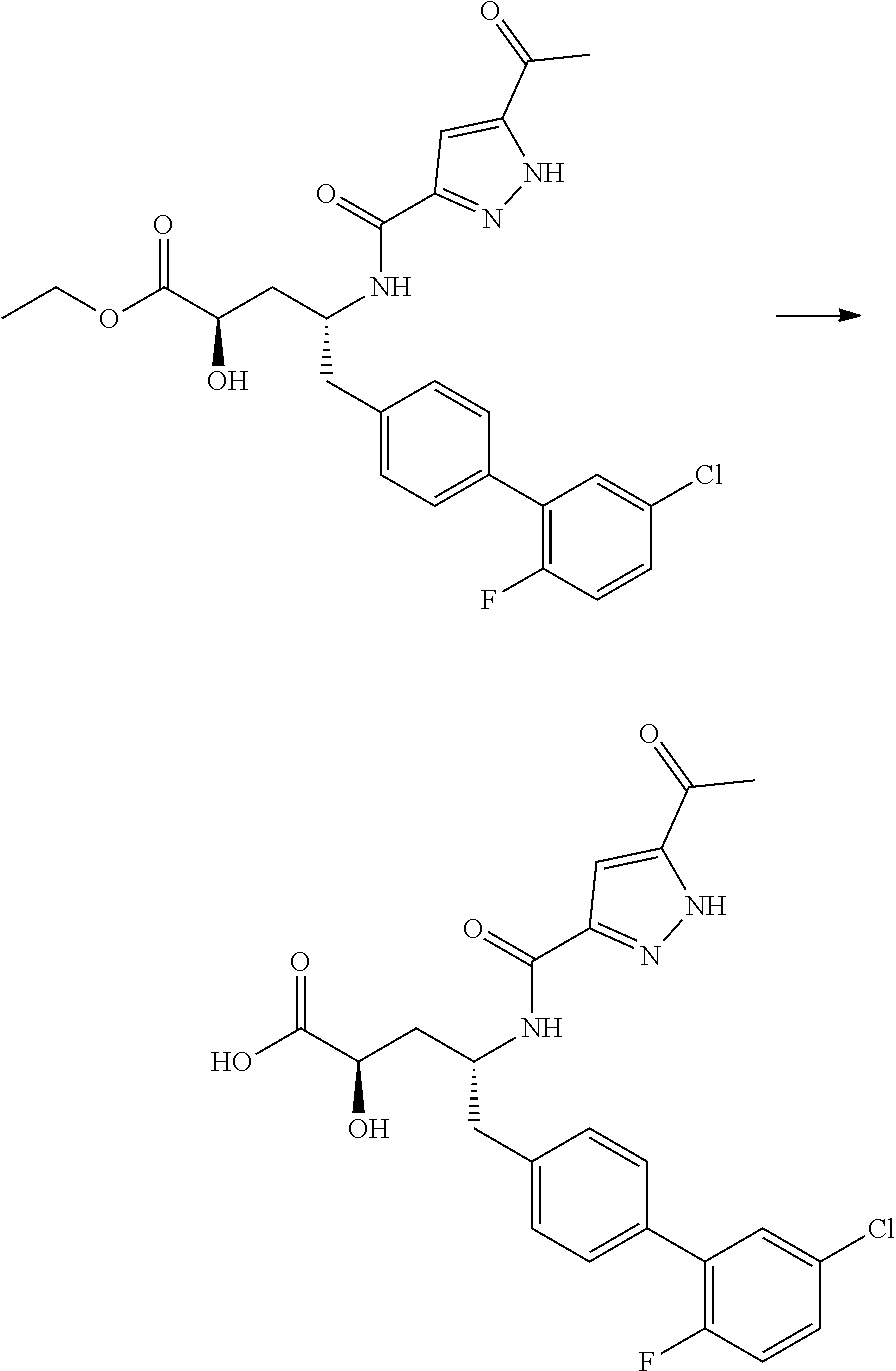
C1(CC(CC(O)C(OCC)=O)NC(C2=NNC(C(C)=O)=C2)=O)=CC=C(C2=C(F)C=CC(Cl)=C2)C=C1.C1(CC(CC(O)C(O)=O)NC(C2=NNC(C(C)=O)=C2)=O)=CC=C(C2=C(F)C=CC(Cl)=C2)C=C1
